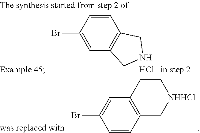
C1=C(Br)C=CC2=C1CNC2.Cl.C1=CC2=C(C=C1Br)CC[NHHCl]C2
